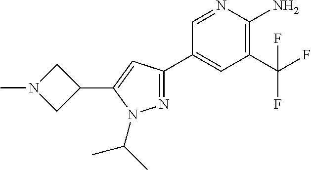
N1=C(C2=CC(C(F)(F)F)=C(N)N=C2)C=C(C2CN(C)C2)N1C(C)C
